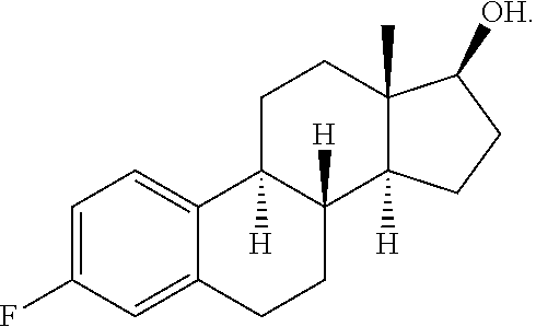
C1=C(F)C=C2C(=C1)C1([H])C([H])(CC2)C2([H])C(C)(CC1)C([OH])CC2
